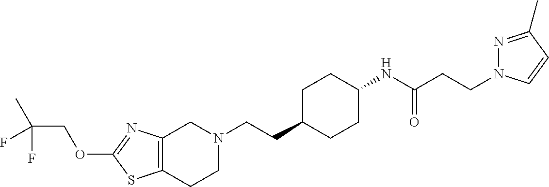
C12=C(CCN(CCC3CCC(NC(CCN4N=C(C)C=C4)=O)CC3)C1)SC(OCC(C)(F)F)=N2
